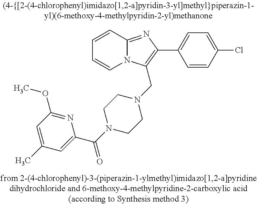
C1=CC2=NC(C3=CC=C(Cl)C=C3)=C(CN3CCN(C(C4=CC(C)=CC(OC)=N4)=O)CC3)N2C=C1
